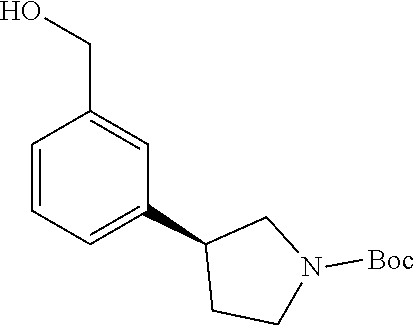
C1=CC=C(C2CCN([Boc])C2)C=C1CO
